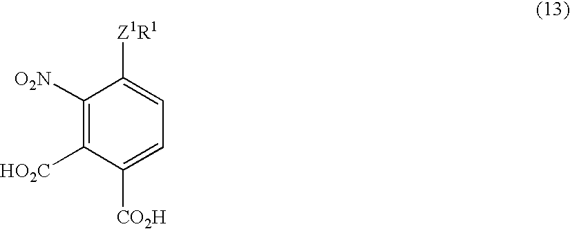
C1([O2N])=C([HO2C])C([CO2H])=CC=C1[Z1R1]
